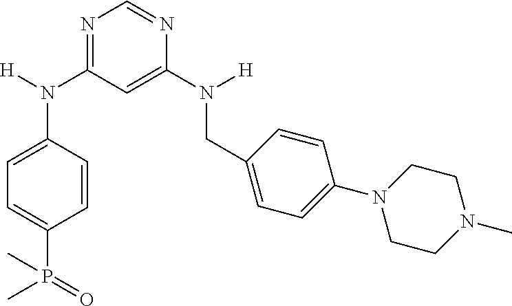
N1=C(N(C2=CC=C(P(C)(=O)C)C=C2)[H])C=C(N(CC2=CC=C(N3CCN(C)CC3)C=C2)[H])N=C1
